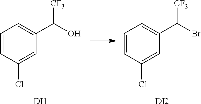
C1=CC(Cl)=CC(C([CF3])O)=C1.[DI1].C1=CC(Cl)=CC(C([CF3])Br)=C1.[DI2]
